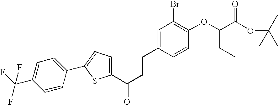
C1(C(CCC2=CC(Br)=C(OC(C(=O)OC(C)(C)C)CC)C=C2)=O)=CC=C(C2=CC=C(C(F)(F)F)C=C2)S1
